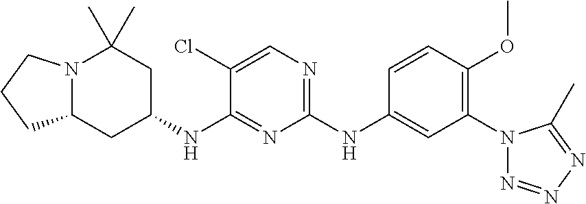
N12C(CC(NC3=NC(NC4=CC(N5N=NN=C5C)=C(OC)C=C4)=NC=C3Cl)CC1(C)C)CCC2
